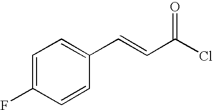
C1=C(F)C=CC(C=CC(Cl)=O)=C1
